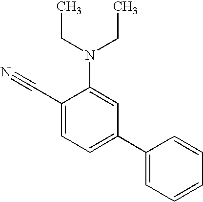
C1(C#N)=CC=C(C2=CC=CC=C2)C=C1N(CC)CC
